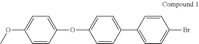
C1=CC(OC2=CC=C(C3=CC=C(Br)C=C3)C=C2)=CC=C1OC
